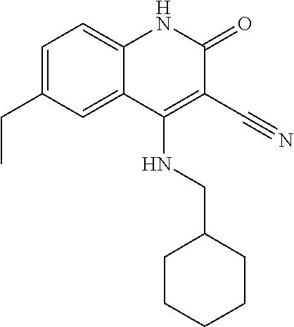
C1=C(CC)C=C2C(=C1)NC(=O)C(C#N)=C2NCC1CCCCC1
